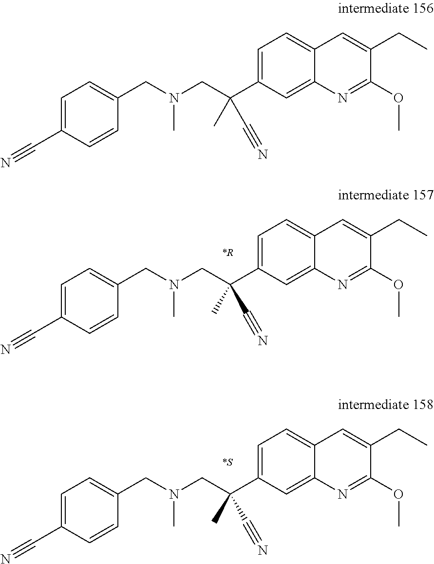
C1=C2C(=CC=C1C(CN(CC1=CC=C(C#N)C=C1)C)(C)C#N)C=C(CC)C(OC)=N2.C1=C2C(=CC=C1C(CN(CC1=CC=C(C#N)C=C1)C)(C)C#N)C=C(CC)C(OC)=N2.C1=C2C(=CC=C1C(CN(CC1=CC=C(C#N)C=C1)C)(C)C#N)C=C(CC)C(OC)=N2
